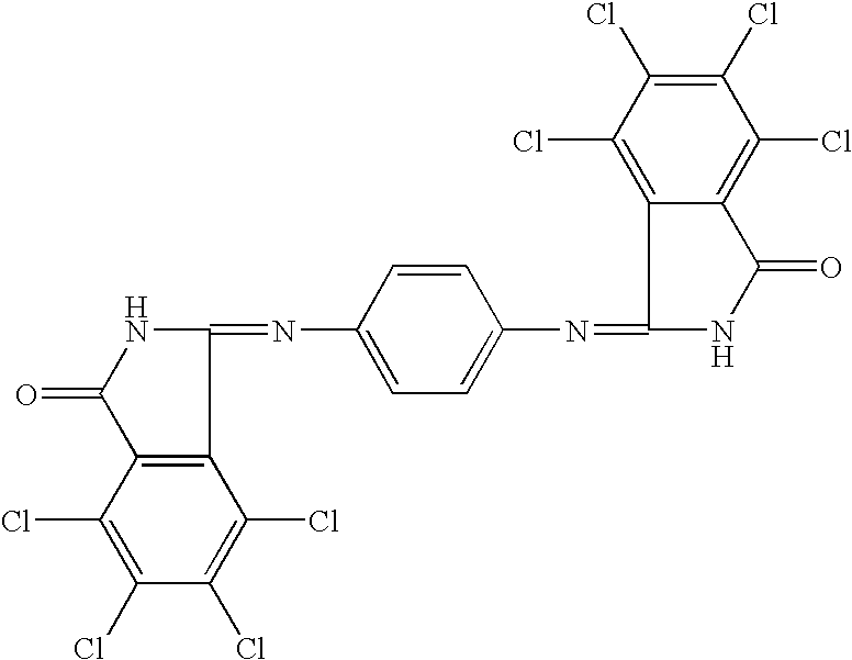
C1(Cl)=C(Cl)C(Cl)=C(Cl)C2=C1C(=O)NC2=NC1=CC=C(N=C2NC(=O)C3=C(Cl)C(Cl)=C(Cl)C(Cl)=C23)C=C1
